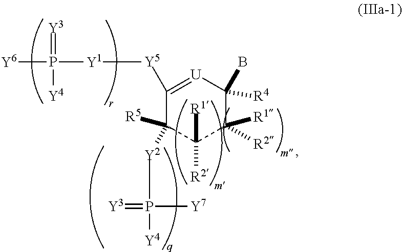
C1([Y5][Y1]P(=[Y3])([Y4])[Y6])=[U]C(B)([R4])C([R1])([R2])C([R2])([R1])C1([R5])[Y2]P(=[Y3])([Y4])[Y7]
